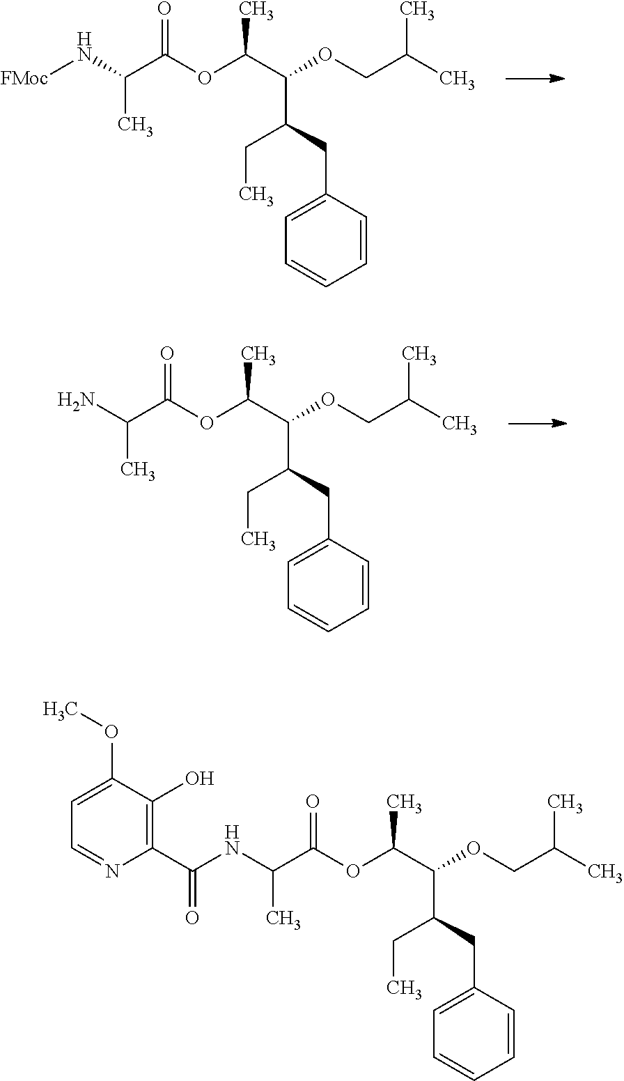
[FMoc]NC(C(OC(C(OCC(C)C)C(CC1=CC=CC=C1)CC)C)=O)C.NC(C(OC(C(OCC(C)C)C(CC1=CC=CC=C1)CC)C)=O)C.N(C(C(OC(C(OCC(C)C)C(CC1=CC=CC=C1)CC)C)=O)C)C(C1=C(O)C(OC)=CC=N1)=O
